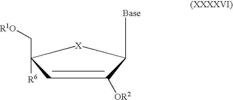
C(C1([R6])[X]C([Base])C([OR2])=C1)[R1O]
